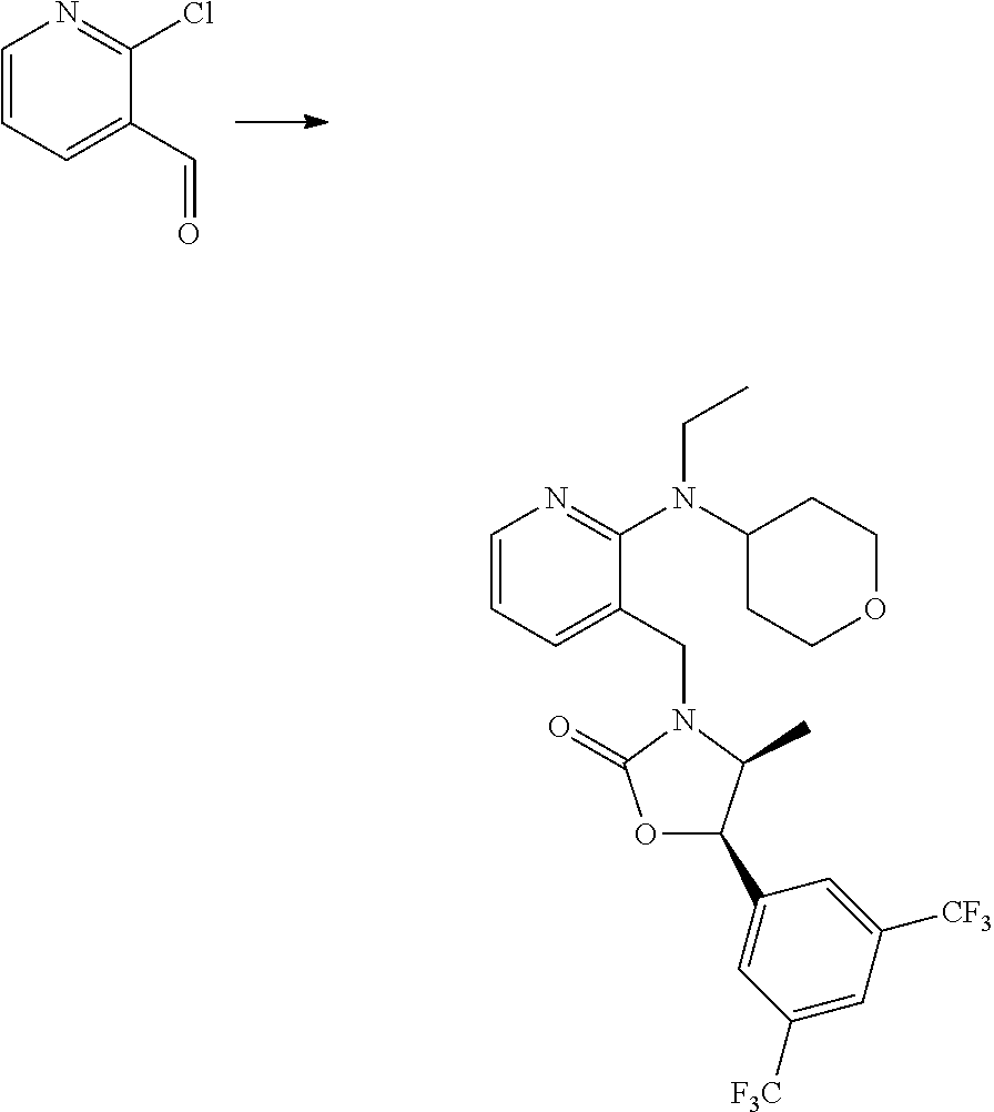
C1=CC=C(C=O)C(Cl)=N1.C1=CC=C(CN2C(C)C(C3=CC([F3C])=CC([CF3])=C3)OC2=O)C(N(CC)C2CCOCC2)=N1
